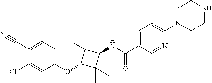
C1=C(C#N)C(Cl)=CC(OC2C(C)(C)C(NC(C3=CC=C(N4CCNCC4)N=C3)=O)C2(C)C)=C1
